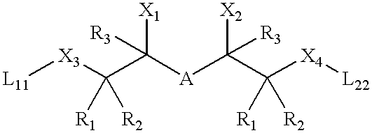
C([X1])(C([X3][L11])([R2])[R1])([R3])[A]C([X2])(C([X4][L22])([R1])[R2])[R3]
